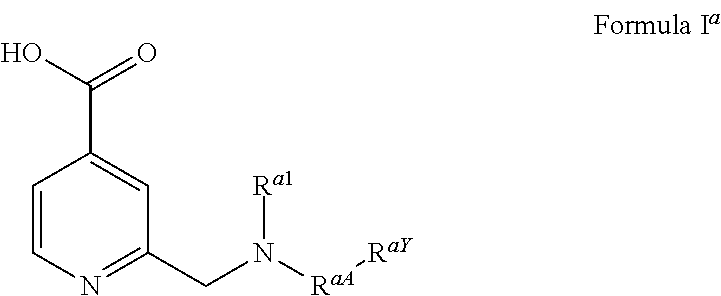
C1=CN=C(CN([RaA][RaY])[Ra1])C=C1C(O)=O
